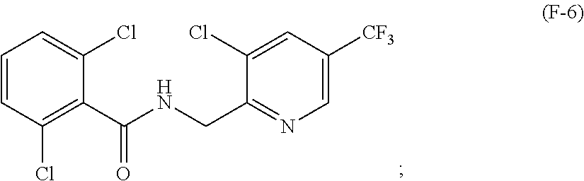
C1=CC(Cl)=C(C(NCC2=NC=C([CF3])C=C2Cl)=O)C(Cl)=C1
